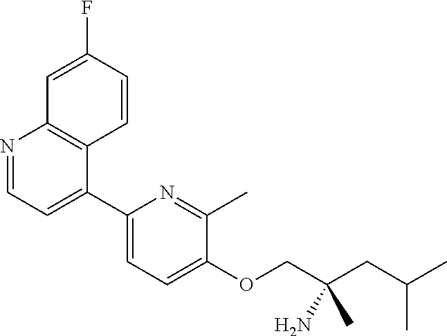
C1(C2=CC=NC3=C2C=CC(F)=C3)=CC=C(OCC(CC(C)C)(C)N)C(C)=N1
